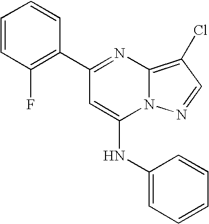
C1=CC(F)=C(C2=NC3=C(Cl)C=NN3C(NC3=CC=CC=C3)=C2)C=C1
